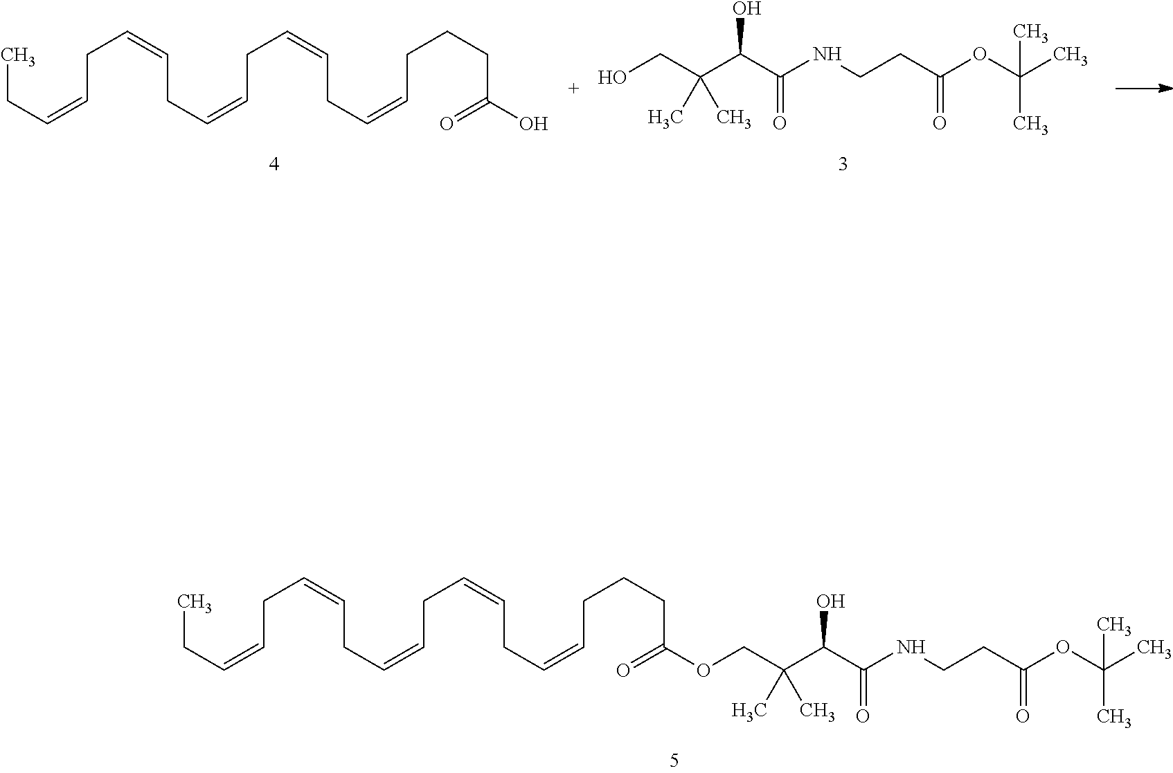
OCC(C(C(NCCC(OC(C)(C)C)=O)=O)O)(C)C.CCC=CCC=CCC=CCC=CCC=CCCCC(O)=O.CCC=CCC=CCC=CCC=CCC=CCCCC(=O)OCC(C(C(NCCC(OC(C)(C)C)=O)=O)O)(C)C
